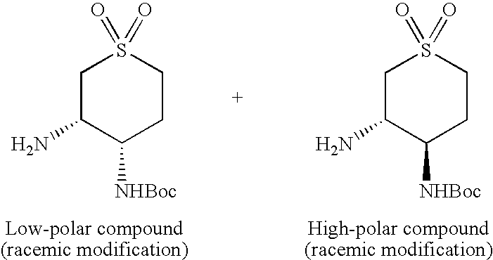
C1C(N)C([NHBoc])CCS1(=O)=O.C1C(N)C([NHBoc])CCS1(=O)=O
